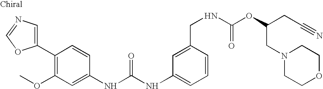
C1(C2=C(OC)C=C(NC(NC3=CC=CC(CNC(OC(CC#N)CN4CCOCC4)=O)=C3)=O)C=C2)=CN=CO1
